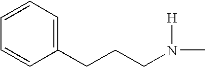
C(CN(C)[H])CC1=CC=CC=C1
